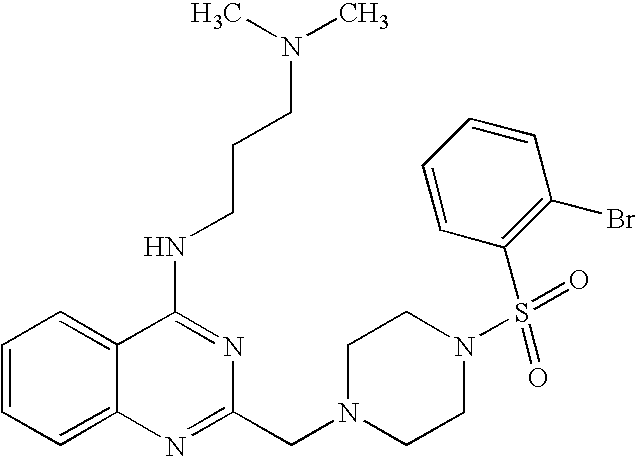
C1=CC=C2C(=C1)C(NCCCN(C)C)=NC(CN1CCN(S(C3=C(Br)C=CC=C3)(=O)=O)CC1)=N2
